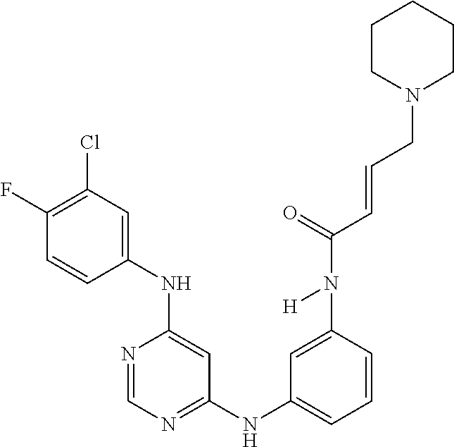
C1(F)=C(Cl)C=C(NC2=CC(NC3=CC=CC(N(C(=O)C=CCN4CCCCC4)[H])=C3)=NC=N2)C=C1
